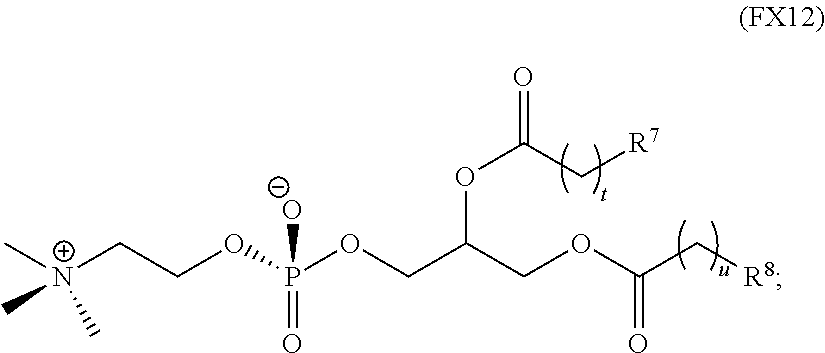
C[N+](CCOP(OCC(COC(C[R8])=O)OC(C[R7])=O)([O-])=O)(C)C
